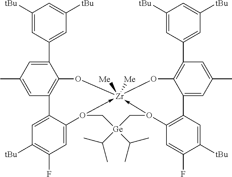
C1([tBu])=CC(C2=CC(C)=CC3=C2O[Zr]24([Me])([Me])-O(C5=CC(F)=C([tBu])C=C35)C[Ge](C(C)C)(C(C)C)CO->2C2=C(C3=CC(C)=CC(C5=CC([tBu])=CC([tBu])=C5)=C3O4)C=C([tBu])C(F)=C2)=CC([tBu])=C1
